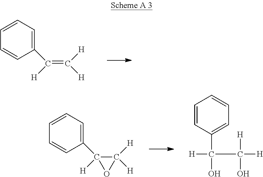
C(=C([H])[H])([H])C1=CC=CC=C1.C(C(O)([H])[H])(O)(C1=CC=CC=C1)[H].C1([H])(C2=CC=CC=C2)C([H])([H])O1
